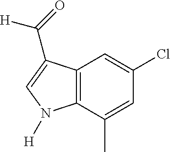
C12=C(C(C)=CC(Cl)=C1)N([H])C=C2C(=O)[H]
